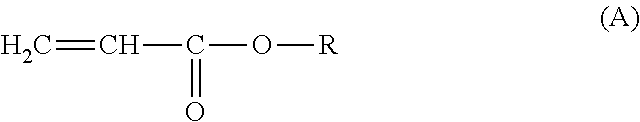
C=CC(=O)O[R]
